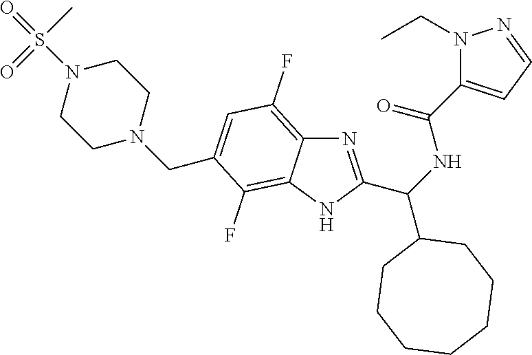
N1(CC)C(C(=O)NC(C2CCCCCCC2)C2=NC3=C(F)C=C(CN4CCN(S(=O)(C)=O)CC4)C(F)=C3N2)=CC=N1
